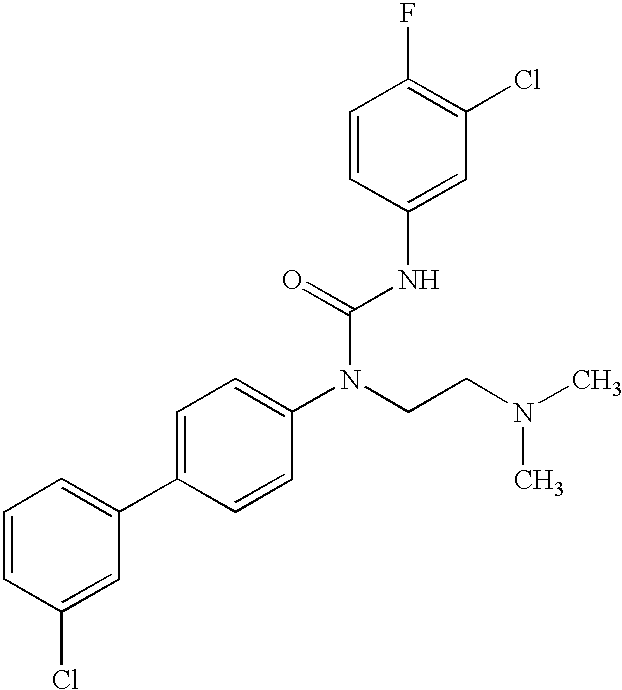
C1=CC(Cl)=CC(C2=CC=C(N(CCN(C)C)C(=O)NC3=CC(Cl)=C(F)C=C3)C=C2)=C1
